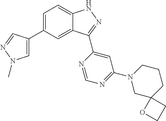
C1=C(C2=CN(C)N=C2)C=C2C(=C1)NN=C2C1=CC(N2CC3(CCC2)OCC3)=NC=N1
